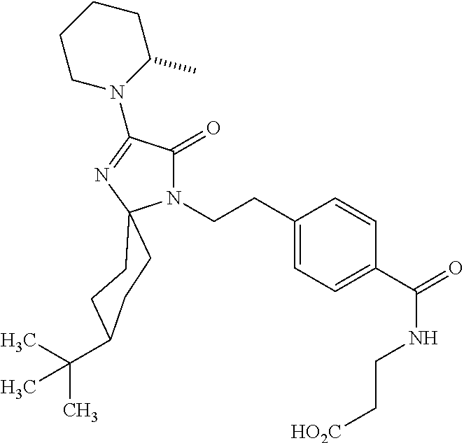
N1(CCC2=CC=C(C(=O)NCC[HO2C])C=C2)C(=O)C(N2C(C)CCCC2)=NC12CCC(C(C)(C)C)CC2
